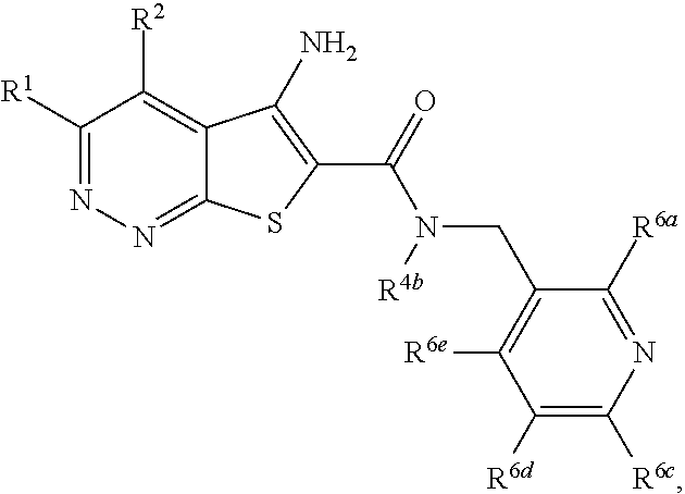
C1([R1])=NN=C2C(=C1[R2])C(N)=C(C(N(CC1=C([R6e])C([R6d])=C([R6c])N=C1[R6a])[R4b])=O)S2
